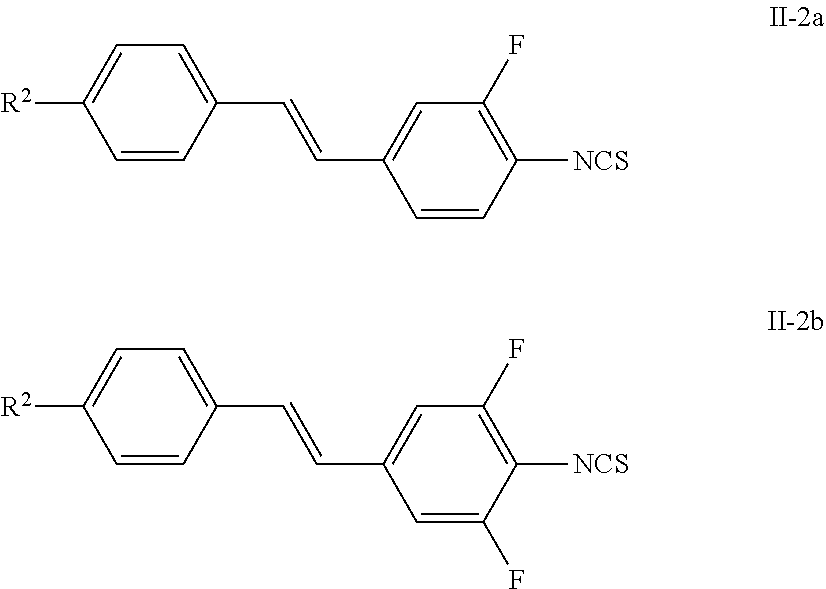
C1=CC(C=CC2=CC(F)=C([NCS])C=C2)=CC=C1[R2].C1=CC(C=CC2=CC(F)=C([NCS])C(F)=C2)=CC=C1[R2]
